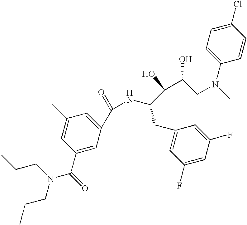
CCCN(C(=O)C1=CC(C(=O)NC(C(C(CN(C)C2=CC=C(Cl)C=C2)O)O)CC2=CC(F)=CC(F)=C2)=CC(C)=C1)CCC
